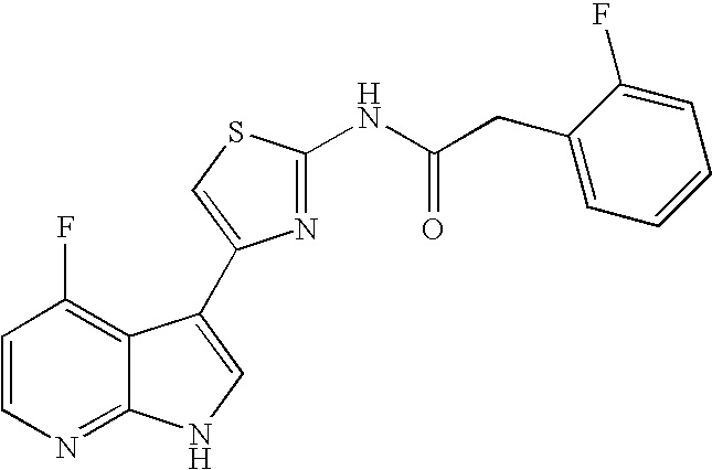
C1=CN=C2C(=C1F)C(C1=CSC(NC(CC3=CC=CC=C3F)=O)=N1)=CN2
